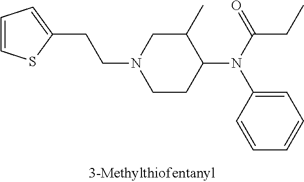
C1=CSC(CCN2CCC(N(C(=O)CC)C3=CC=CC=C3)C(C)C2)=C1
